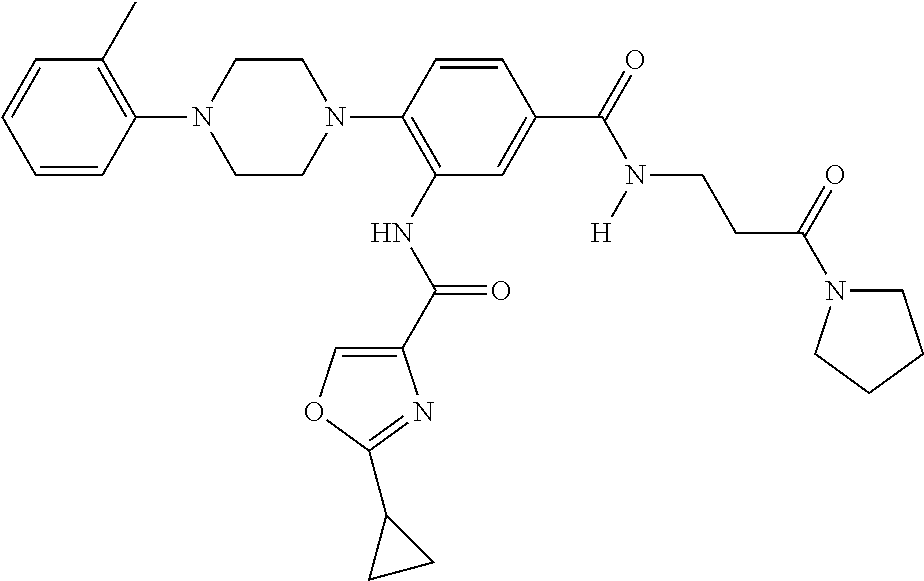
C1=CC(N2CCN(C3=C(NC(=O)C4=COC(C5CC5)=N4)C=C(C(N(CCC(=O)N4CCCC4)[H])=O)C=C3)CC2)=C(C)C=C1
